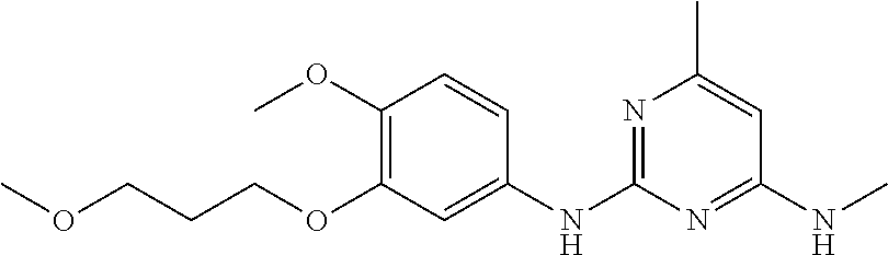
C1(NC)=NC(NC2=CC(OCCCOC)=C(OC)C=C2)=NC(C)=C1
